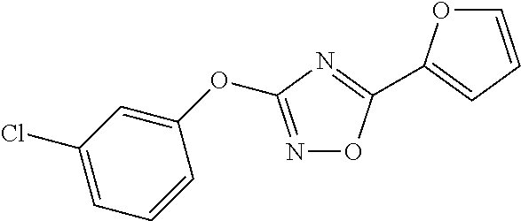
N1=C(OC2=CC(Cl)=CC=C2)N=C(C2=CC=CO2)O1
